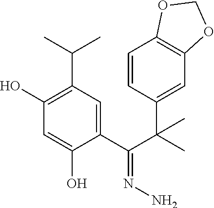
C1(O)=C(C(C)C)C=C(C(C(C2=CC3=C(C=C2)OCO3)(C)C)=NN)C(O)=C1
